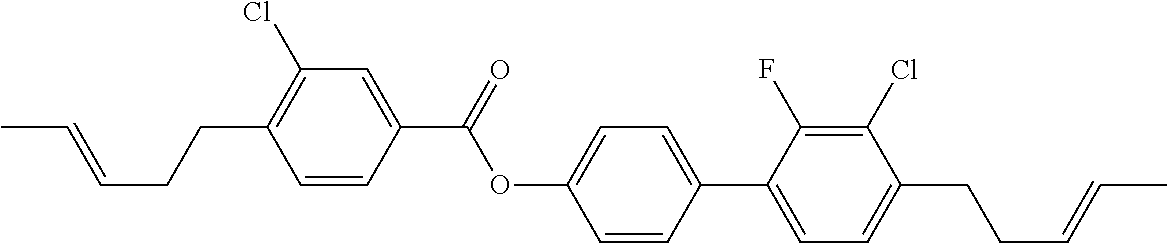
C1=CC(C(=O)OC2=CC=C(C3=CC=C(CCC=CC)C(Cl)=C3F)C=C2)=CC(Cl)=C1CCC=CC
